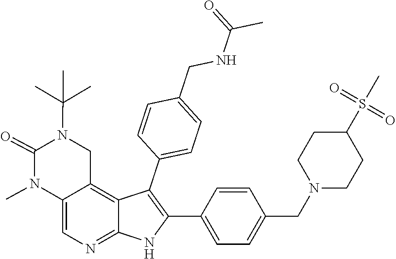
C(N1C(=O)N(C)C2=CN=C3C(=C2C1)C(C1=CC=C(CNC(=O)C)C=C1)=C(C1=CC=C(CN2CCC(S(C)(=O)=O)CC2)C=C1)N3)(C)(C)C
